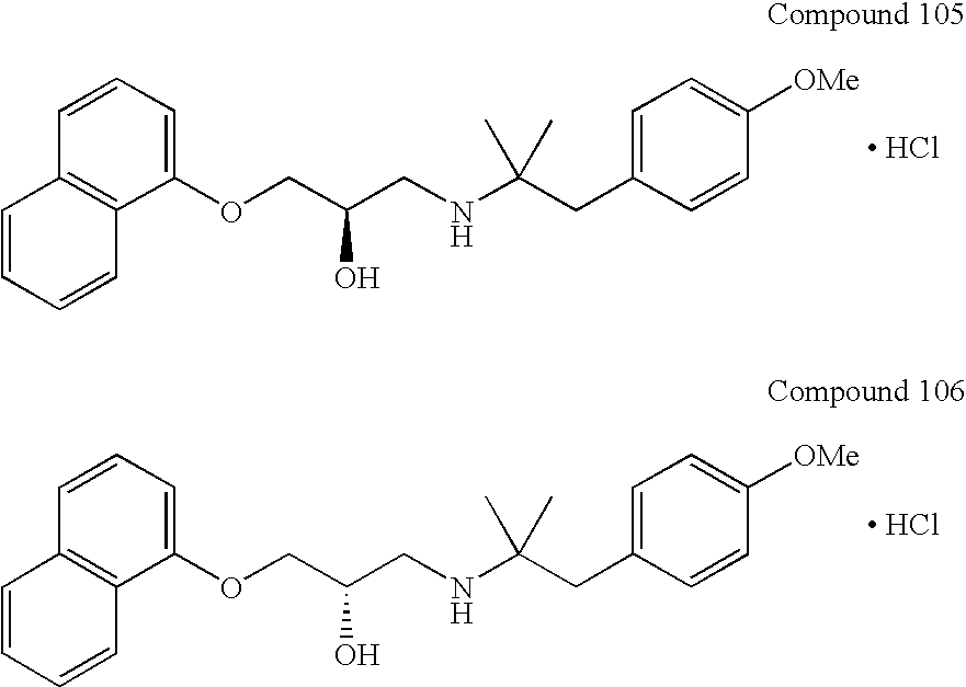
C1(OCC(CNC(CC2=CC=C([OMe])C=C2)(C)C)O)=CC=CC2=C1C=CC=C2.[ HCl].C1(OCC(CNC(CC2=CC=C([OMe])C=C2)(C)C)O)=CC=CC2=C1C=CC=C2.[ HCl]
